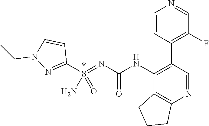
C1(C2=C(F)C=NC=C2)=C(NC(N=S(C2=NN(CC)C=C2)(=O)N)=O)C2=C(N=C1)CCC2
